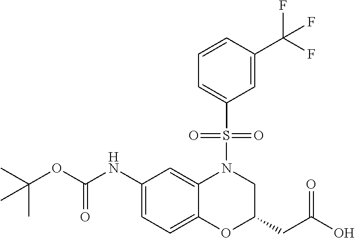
C1(NC(OC(C)(C)C)=O)=CC=C2C(=C1)N(S(C1=CC=CC(C(F)(F)F)=C1)(=O)=O)CC(CC(O)=O)O2
